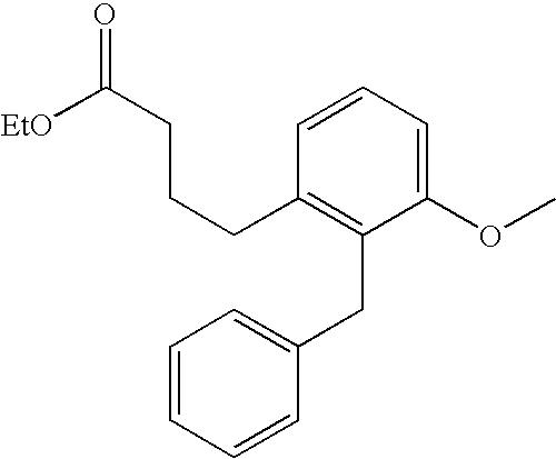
C1=CC(CC2=C(CCCC([EtO])=O)C=CC=C2OC)=CC=C1
